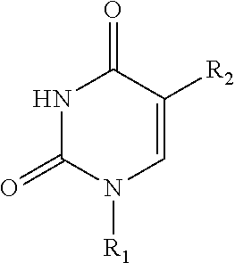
N1C(=O)N([R1])C=C([R2])C1=O
